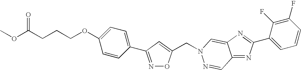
N1=C(C2=CC=C(OCCCC(OC)=O)C=C2)C=C(CN2C=C3C(=NC(C4=CC=CC(F)=C4F)=N3)C=N2)O1
